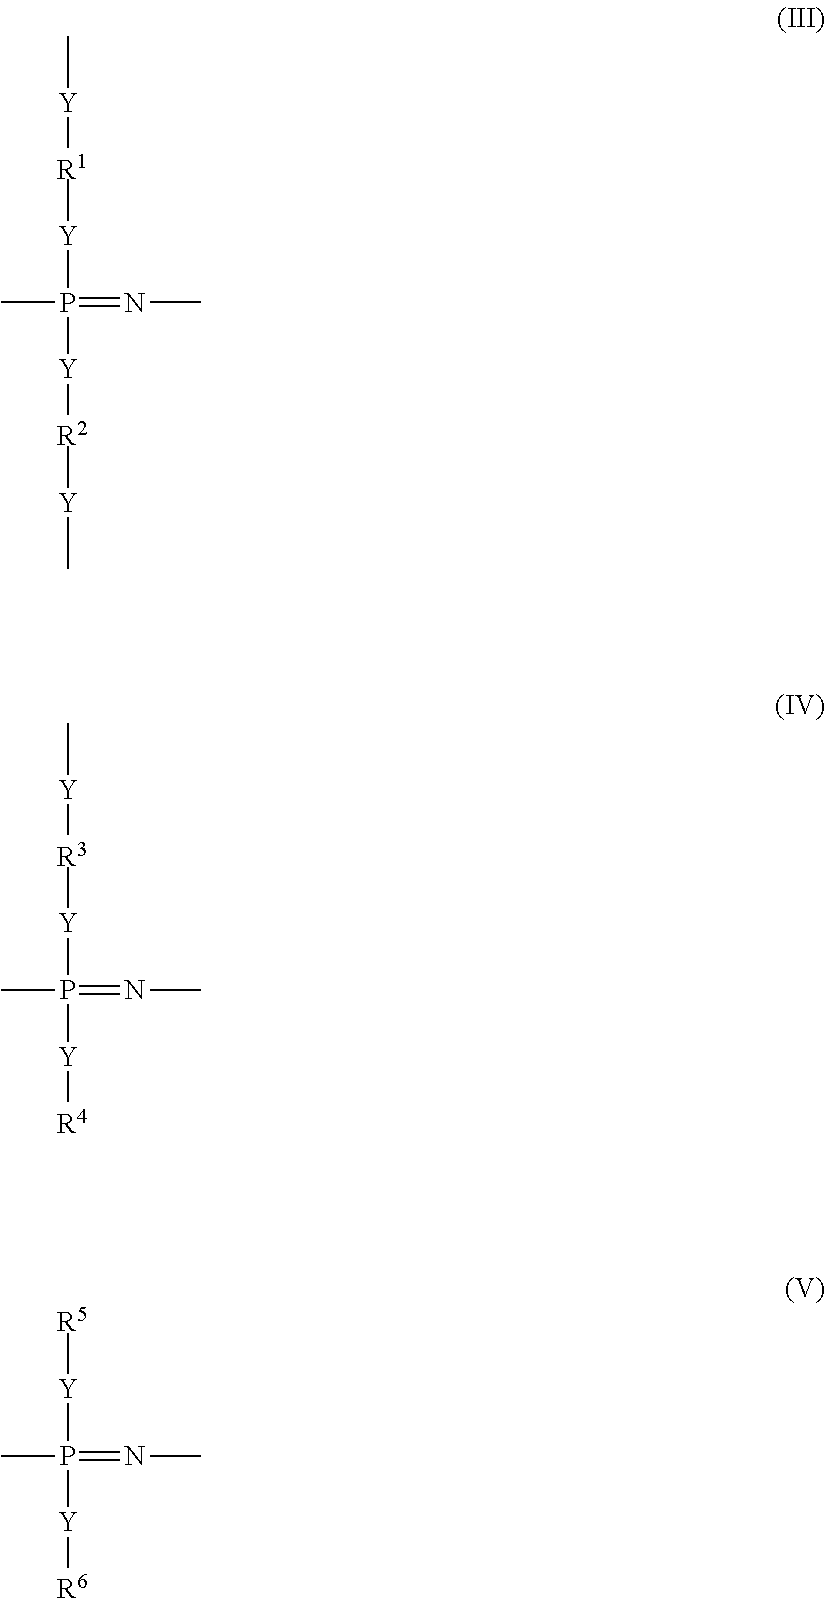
C[Y][R1][Y]P([Y][R2][Y]C)(=NC)C.C[Y][R3][Y]P([Y][R4])(=NC)C.[R5][Y]P([Y][R6])(=NC)C
